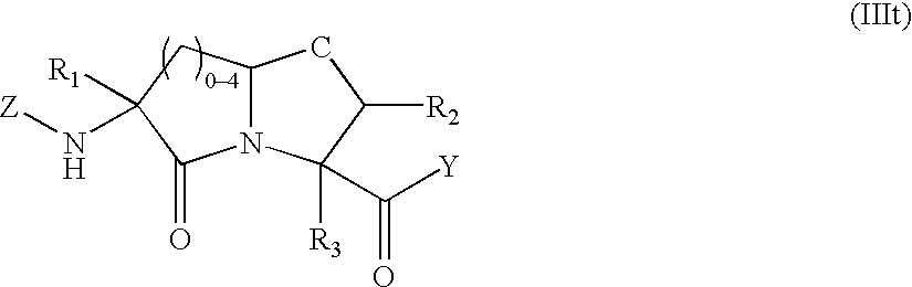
N12C(CC(N[Z])([R1])C1=O)CC([R2])C2(C([Y])=O)[R3]
